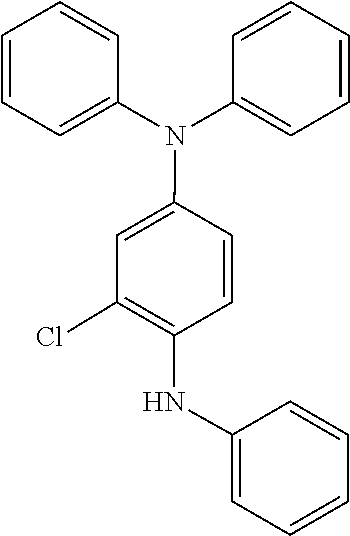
C1=C(N(C2=CC=CC=C2)C2=CC=CC=C2)C=CC(NC2=CC=CC=C2)=C1Cl
